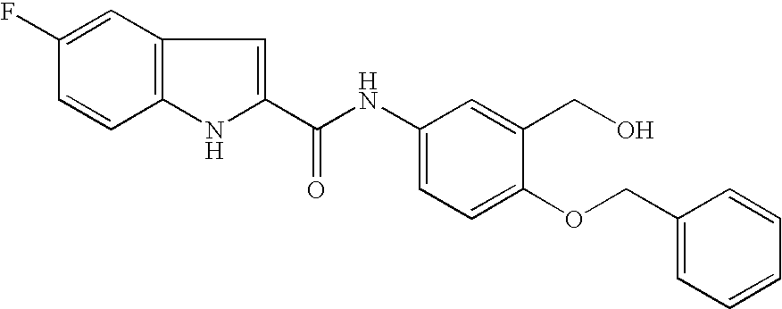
C1=C(F)C=CC2=C1C=C(C(NC1=CC=C(OCC3=CC=CC=C3)C(CO)=C1)=O)N2
